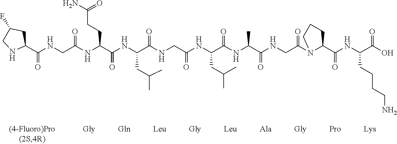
C1(C(NCC(NC(C(NC(C(NCC(NC(C(NC(C(NCC(N2C(C(NC(C(O)=O)CCCCN)=O)CCC2)=O)=O)C)=O)CC(C)C)=O)=O)CC(C)C)=O)CCC(N)=O)=O)=O)CC(F)CN1
